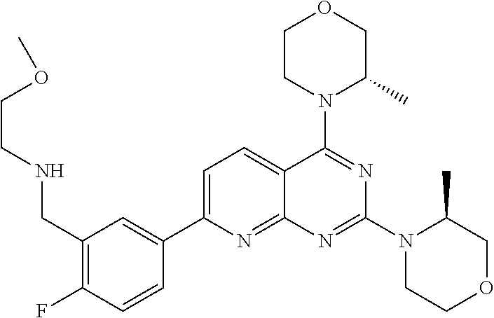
C1(CNCCOC)=C(F)C=CC(C2=CC=C3C(=N2)N=C(N2CCOCC2C)N=C3N2C(C)COCC2)=C1
